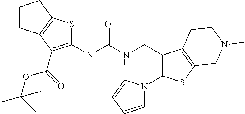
C1CC2=C(C1)SC(NC(NCC1=C(N3C=CC=C3)SC3=C1CCN(C)C3)=O)=C2C(OC(C)(C)C)=O
